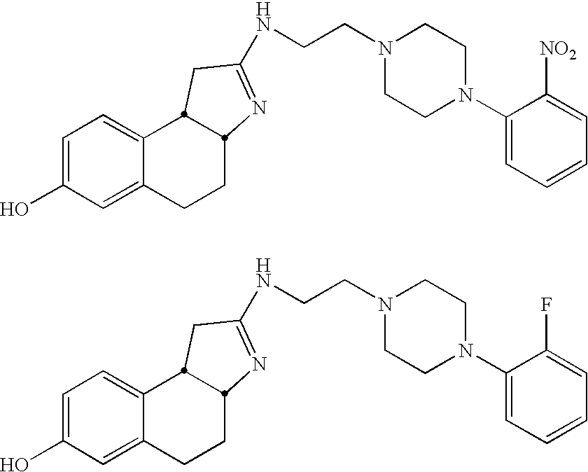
C1=C2C(=CC=C1O)C1CC(NCCN3CCN(C4=CC=CC=C4[NO2])CC3)=NC1CC2.C1=C2C(=CC=C1O)C1CC(NCCN3CCN(C4=CC=CC=C4F)CC3)=NC1CC2
